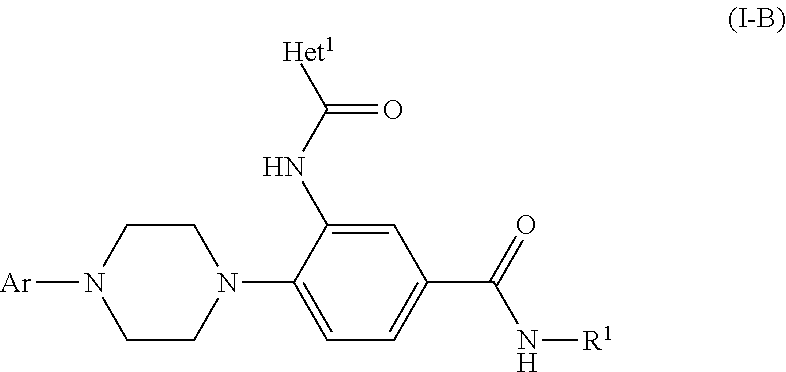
C1CN([Ar])CCN1C1=CC=C(C(=O)N[R1])C=C1NC([Het1])=O
